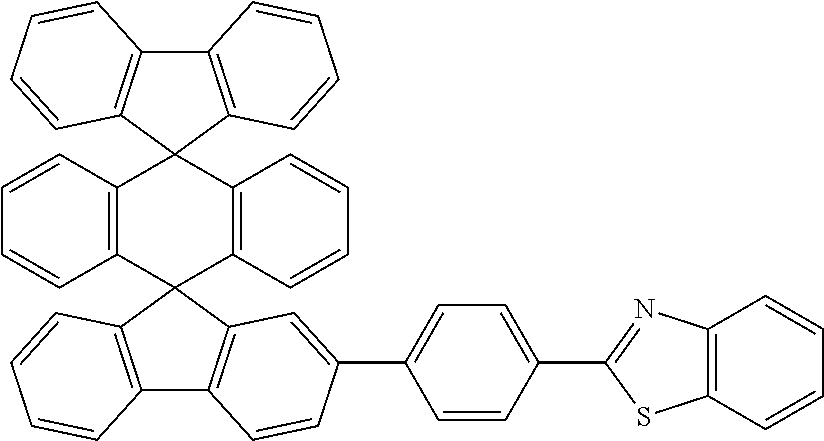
C12=C(C3(C4=C1C=CC=C4)C1=C(C4(C5=C3C=CC=C5)C3=C(C5=C4C=CC=C5)C=CC(C4=CC=C(C5=NC6=C(S5)C=CC=C6)C=C4)=C3)C=CC=C1)C=CC=C2
